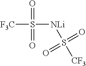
[F3C]S([NLi]S([CF3])(=O)=O)(=O)=O
